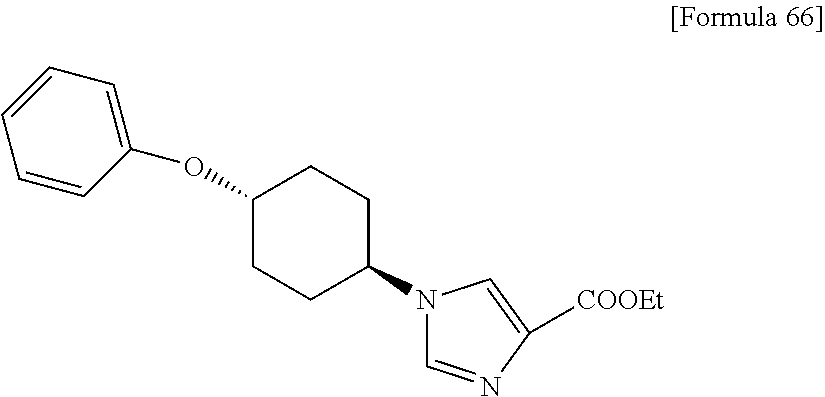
C1(OC2=CC=CC=C2)CCC(N2C=NC([COOEt])=C2)CC1
